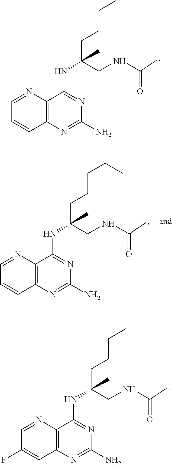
C12=C(N=C(N)N=C1NC(CNC(=O)C)(CCCC)C)C=CC=N2.C12=C(N=C(N)N=C1NC(CNC(=O)C)(CCCCC)C)C=CC=N2.C12=C(N=C(N)N=C1NC(CNC(=O)C)(CCCC)C)C=C(F)C=N2
